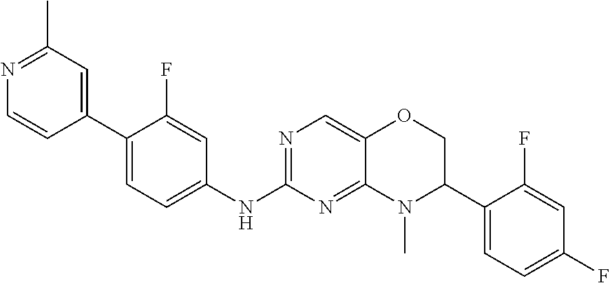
C1(C2=CC(C)=NC=C2)=CC=C(NC2=NC=C3C(=N2)N(C)C(C2=CC=C(F)C=C2F)CO3)C=C1F
